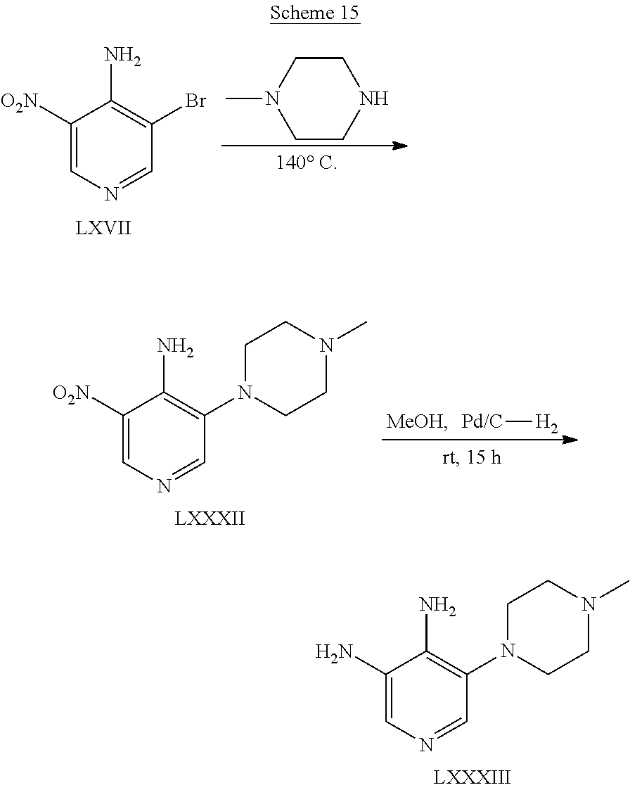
C1([O2N])=CN=CC(Br)=C1N.C1CN(C)CCN1.[Pd/C][H2].C1([O2N])=CN=CC(N2CCN(C)CC2)=C1N.C1(N)=CN=CC(N2CCN(C)CC2)=C1N
